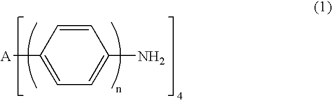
C1([A])=CC=C(N)C=C1
